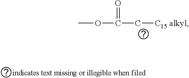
COC(C[C15 alkyl])=O
